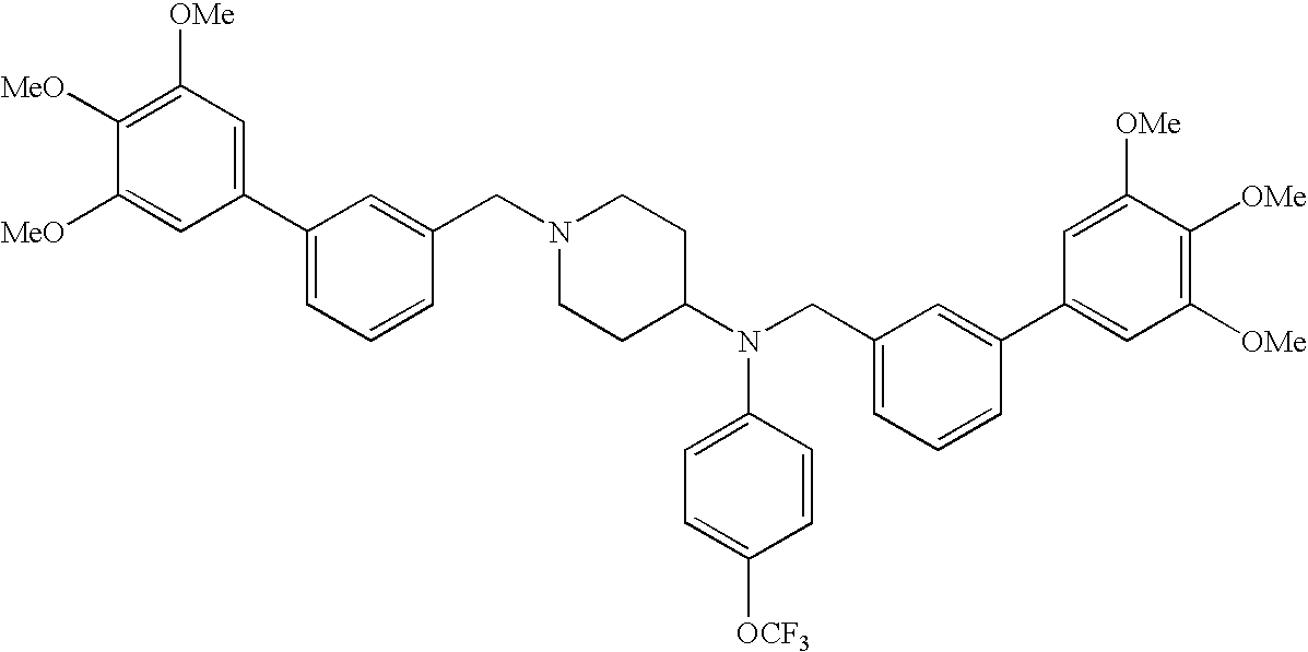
C1=C([MeO])C([MeO])=C([OMe])C=C1C1=CC=CC(CN2CCC(N(CC3=CC=CC(C4=CC([OMe])=C([OMe])C([OMe])=C4)=C3)C3=CC=C([OCF3])C=C3)CC2)=C1
